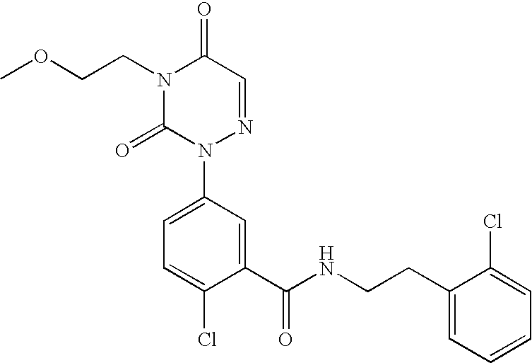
O(CCN1C(=O)N(C2=CC=C(Cl)C(C(NCCC3=CC=CC=C3Cl)=O)=C2)N=CC1=O)C
